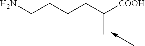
NCCCCC([COOH])C
